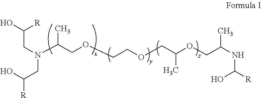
C(CN(CC(O)[R])C(COCCOCC(OCC(NC([R])O)C)C)C)(O)[R]
